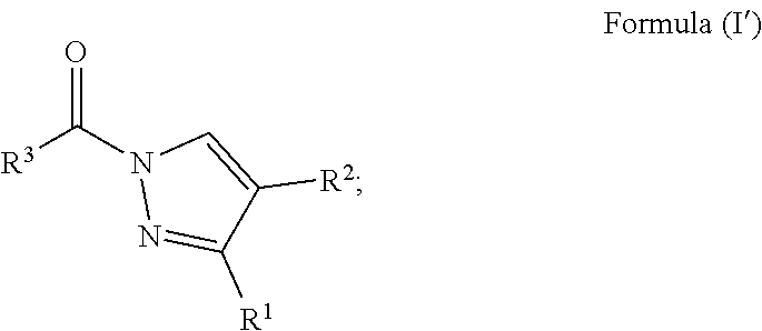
[R3]C(N1N=C([R1])C([R2])=C1)=O
